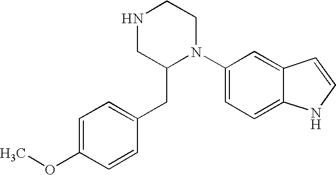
C1=C(OC)C=CC(CC2N(C3=CC=C4C(=C3)C=CN4)CCNC2)=C1
